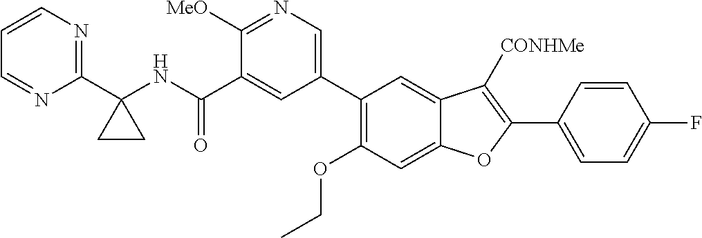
C1=CN=C(C2(NC(C3=CC(C4=C(OCC)C=C5C(=C4)C([CONHMe])=C(C4=CC=C(F)C=C4)O5)=CN=C3[MeO])=O)CC2)N=C1
